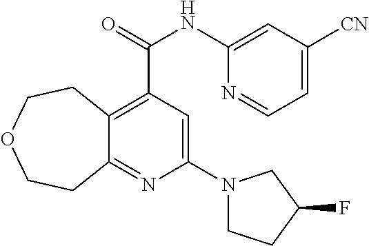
C12=C(C(NC3=CC([CN])=CC=N3)=O)C=C(N3CCC(F)C3)N=C1CCOCC2
